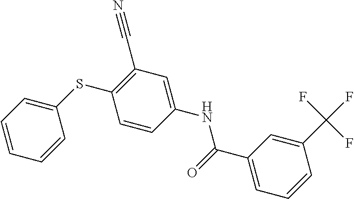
C1(SC2=C(C#N)C=C(NC(C3=CC=CC(C(F)(F)F)=C3)=O)C=C2)=CC=CC=C1
